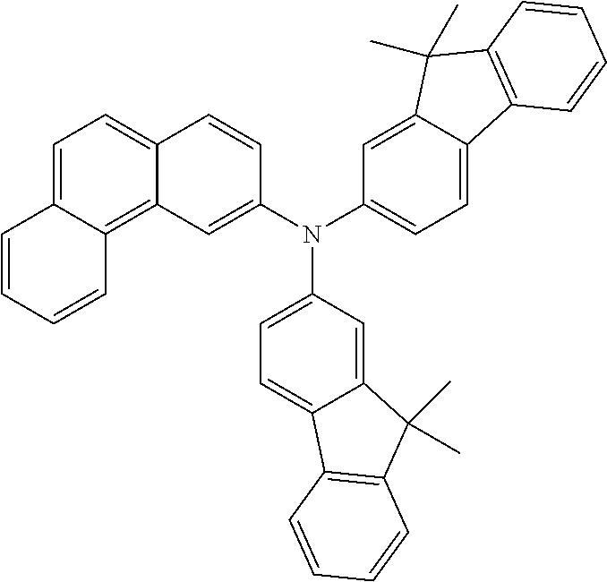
C1=CC=CC2=C3C(=CC=C12)C=CC(N(C1=CC=C2C(=C1)C(C)(C)C1=C2C=CC=C1)C1=CC=C2C(=C1)C(C)(C)C1=C2C=CC=C1)=C3
